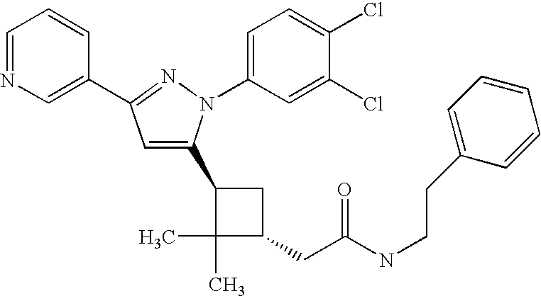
C1(CC(=O)NCCC2=CC=CC=C2)CC(C2=CC(C3=CN=CC=C3)=NN2C2=CC=C(Cl)C(Cl)=C2)C1(C)C
